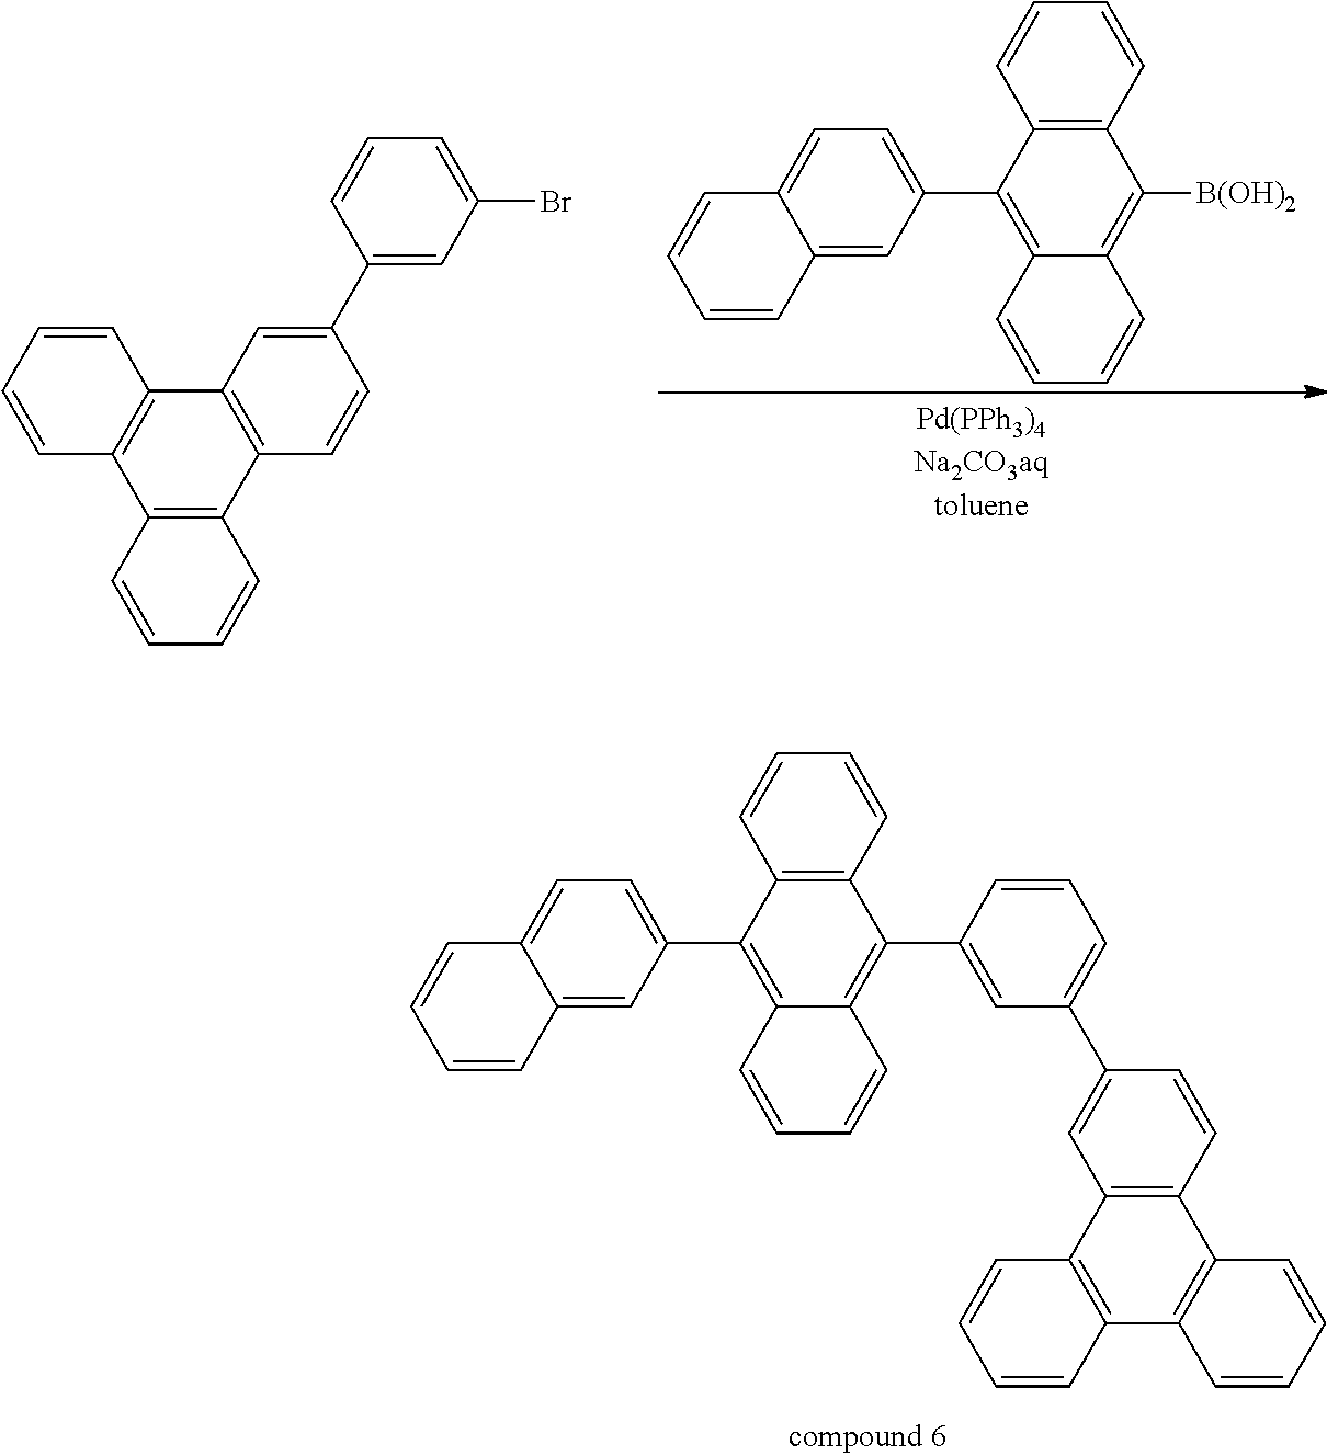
C1=CC2=C(C=C1)C([B(OH)2])=C1C(=C2C2=CC=C3C(=C2)C=CC=C3)C=CC=C1.C12=C(C3=C(C4=C1C=CC=C4)C=CC=C3)C=CC(C1=CC(Br)=CC=C1)=C2.C1=CC2=C(C=C1)C(C1=CC(C3=CC4=C(C=C3)C3=C(C5=C4C=CC=C5)C=CC=C3)=CC=C1)=C1C(=C2C2=CC=C3C(=C2)C=CC=C3)C=CC=C1
